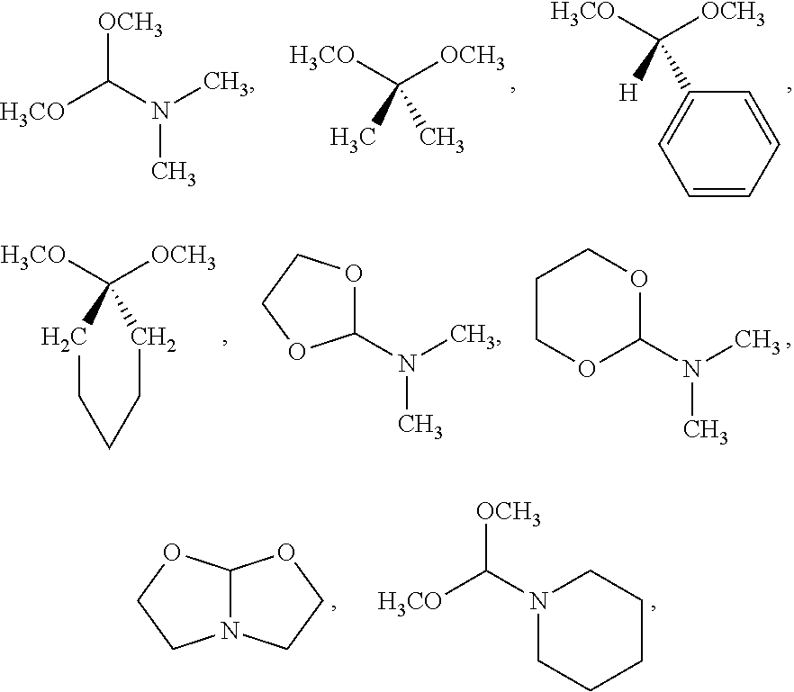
C1=CC=CC(C([H])([H3CO])[OCH3])=C1.[H3CO]C([OCH3])(C)C.[H3CO]C(N(C)C)[OCH3].C1C([H3CO])([OCH3])CCCC1.C1(N(C)C)OCCCO1.C1(N(C)C)OCCO1.C12N(CCO1)CCO2.N1(C([OCH3])[H3CO])CCCCC1
